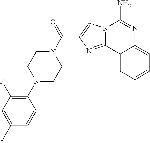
N12C(=NC(C(N3CCN(C4=C(F)C=C(F)C=C4)CC3)=O)=C1)C1=CC=CC=C1N=C2N
